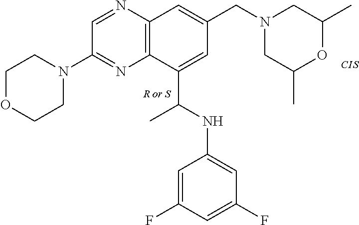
C1OCCN(C2=NC3=C(N=C2)C=C(CN2CC(C)OC(C)C2)C=C3C(C)NC2=CC(F)=CC(F)=C2)C1.[CIS]
